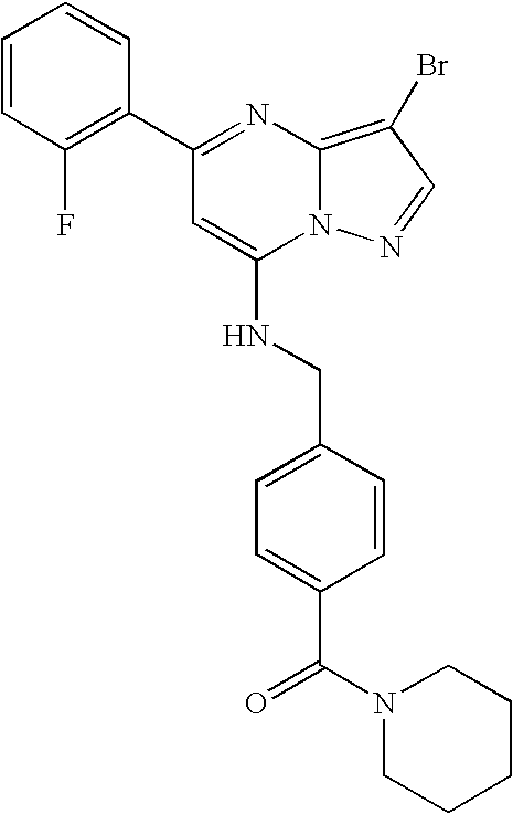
C1(C2=NC3=C(Br)C=NN3C(NCC3=CC=C(C(N4CCCCC4)=O)C=C3)=C2)=C(F)C=CC=C1
